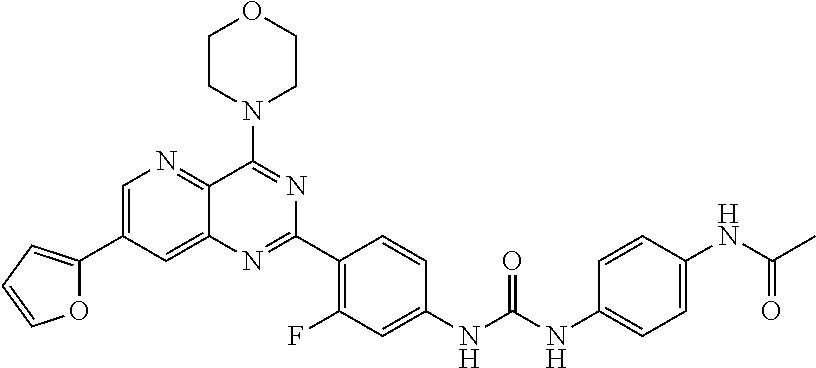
O1C(C2=CN=C3C(=C2)N=C(C2=C(F)C=C(NC(NC4=CC=C(NC(C)=O)C=C4)=O)C=C2)N=C3N2CCOCC2)=CC=C1
